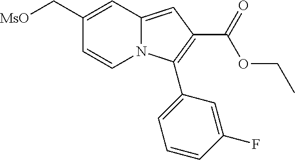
C1(C[MsO])=CC2=CC(C(=O)OCC)=C(C3=CC=CC(F)=C3)N2C=C1
